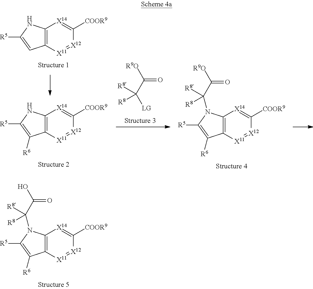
C12=C([X11]=[X12]C([COOR9])=[X14]1)C([R6])=C([R5])N2C(C(O)=O)([R8])[R8].C12=C([X11]=[X12]C([COOR9])=[X14]1)C=C([R5])N2.[R9O]C(C([LG])([R8])[R8])=O.C12=C([X11]=[X12]C([COOR9])=[X14]1)C([R6])=C([R5])N2C(C([R9O])=O)([R8])[R8].C12=C([X11]=[X12]C([COOR9])=[X14]1)C([R6])=C([R5])N2
